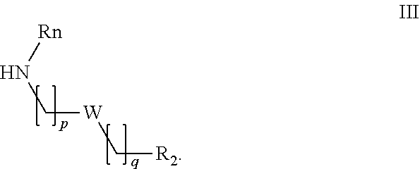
[Rn]NC[W]C[R2]
